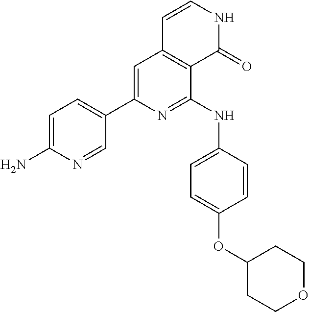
C1=C(N)N=CC(C2=CC3=C(C(NC4=CC=C(OC5CCOCC5)C=C4)=N2)C(=O)NC=C3)=C1
